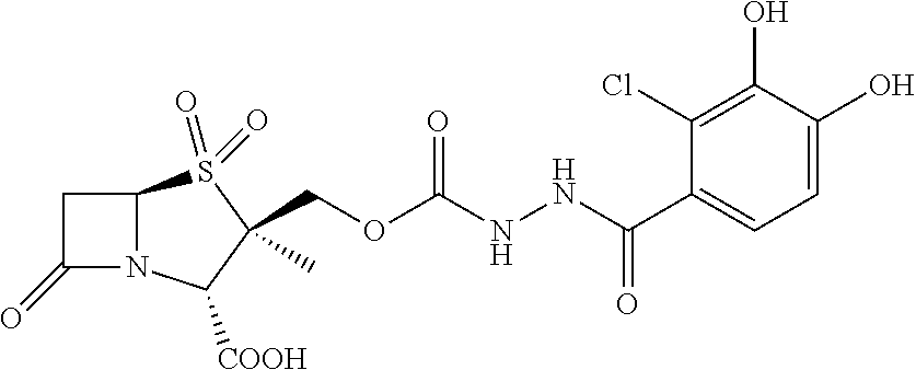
C1C(=O)N2C1S(=O)(=O)C(C)(COC(NNC(C1=CC=C(O)C(O)=C1Cl)=O)=O)C2[COOH]
